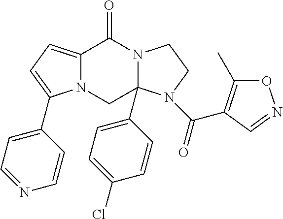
C12=CC=C(C3=CC=NC=C3)N1CC1(C3=CC=C(Cl)C=C3)N(C2=O)CCN1C(=O)C1=C(C)ON=C1
